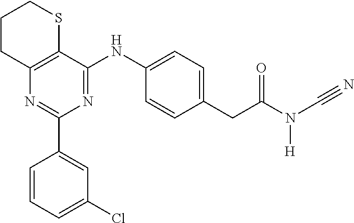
C1CC2=C(SC1)C(NC1=CC=C(CC(N(C#N)[H])=O)C=C1)=NC(C1=CC(Cl)=CC=C1)=N2
